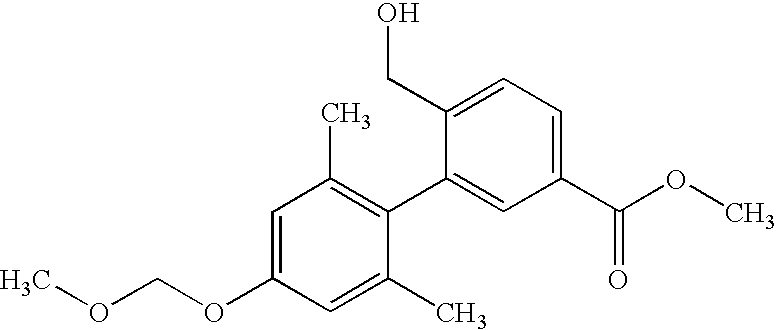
C1=C(OCOC)C=C(C)C(C2=CC(C(OC)=O)=CC=C2CO)=C1C
